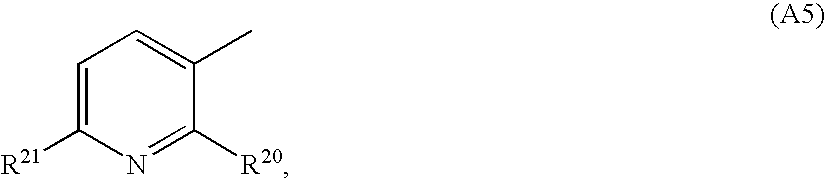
C1=C([R21])N=C([R20])C(C)=C1
